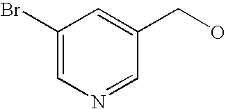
C1(Br)=CN=CC(CO)=C1
